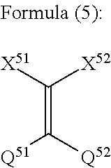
C(=C([Q52])[Q51])([X51])[X52]
